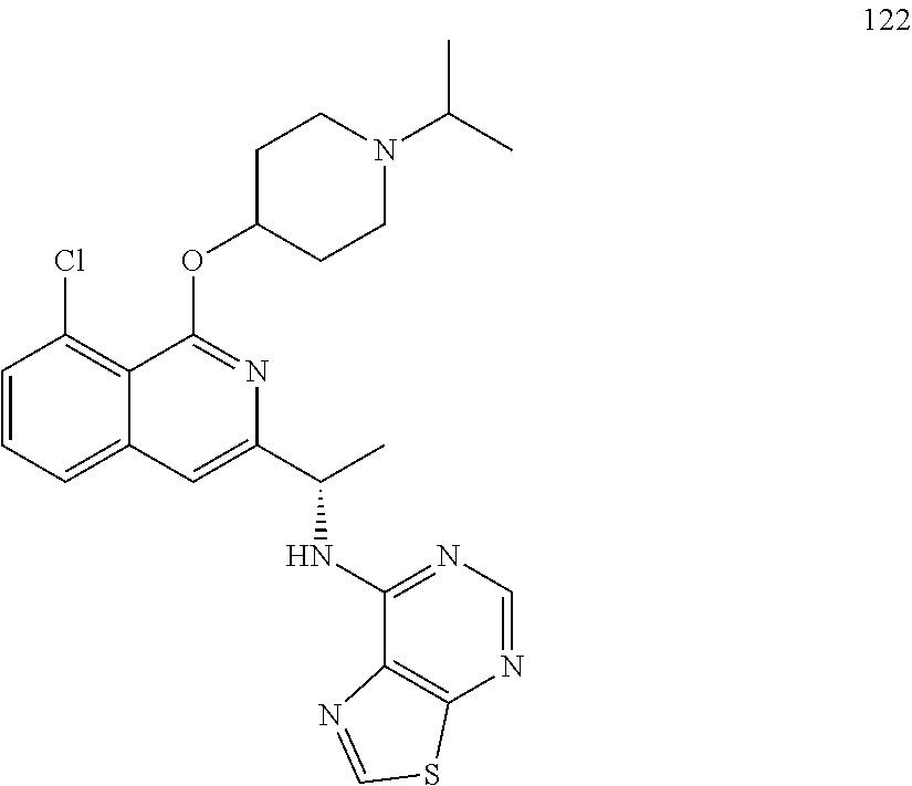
C1=CC=C2C(=C1Cl)C(OC1CCN(C(C)C)CC1)=NC(C(C)NC1=NC=NC3=C1N=CS3)=C2
